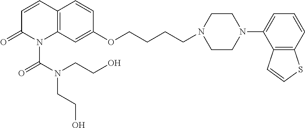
C12=C(C=C(OCCCCN3CCN(C4=CC=CC5=C4C=CS5)CC3)C=C1)N(C(=O)N(CCO)CCO)C(=O)C=C2
